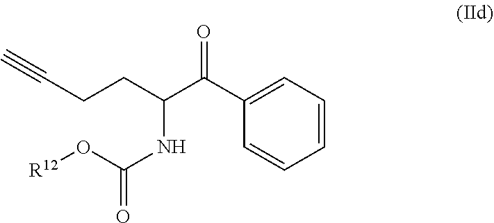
C1=CC=C(C(C(CCC#C)NC(=O)O[R12])=O)C=C1
